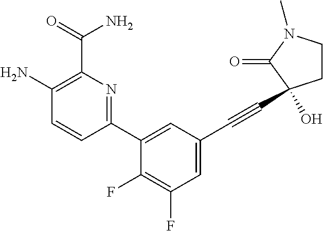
C1=CC(C2=CC(C#CC3(O)CCN(C)C3=O)=CC(F)=C2F)=NC(C(N)=O)=C1N
